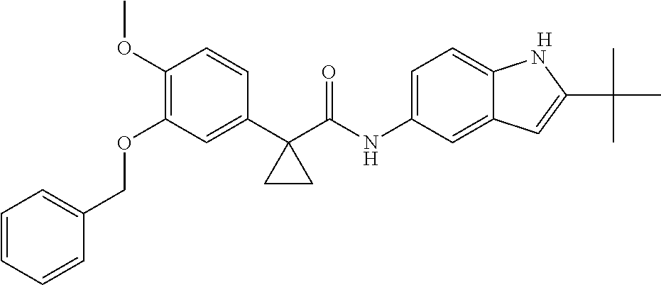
[H].C1(OC)=C(OCC2=CC=CC=C2)C=C(C2(C(NC3=CC=C4C(=C3)C=C(C(C)(C)C)N4)=O)CC2)C=C1
